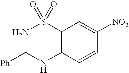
C1(S(N)(=O)=O)=C(NC[Ph])C=CC([NO2])=C1
